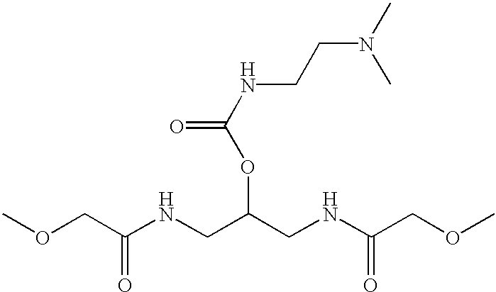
COCC(NCC(CNC(COC)=O)OC(=O)NCCN(C)C)=O
